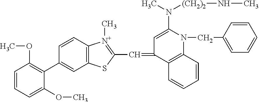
C1(C2=C(OC)C=CC=C2OC)=CC2=C(C=C1)[N+](C)=C(C=C1C=C(N(C)[(CH2)2]NC)N(CC3=CC=CC=C3)C3=C1C=CC=C3)S2
